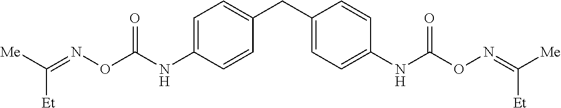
[Me]C(=NOC(NC1=CC=C(CC2=CC=C(NC(ON=C([Me])[Et])=O)C=C2)C=C1)=O)[Et]
